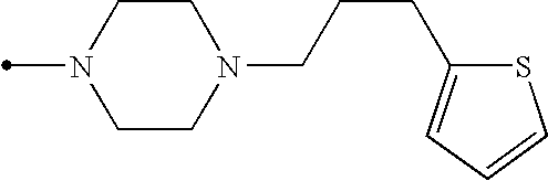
CN1CCN(CCCC2=CC=CS2)CC1
